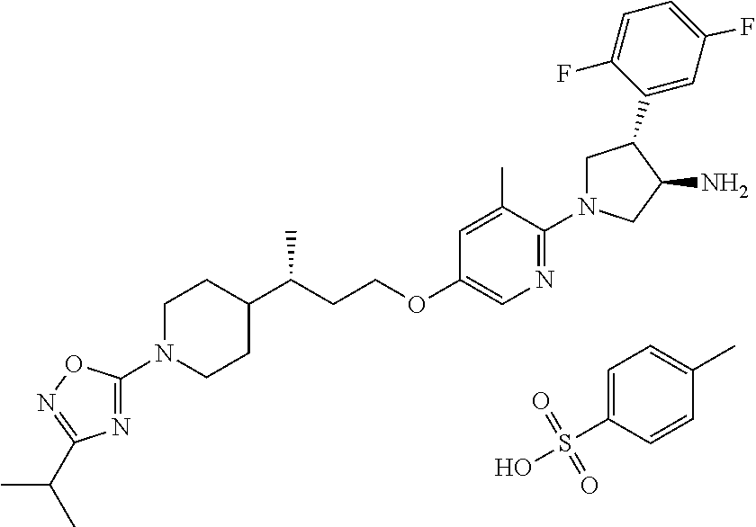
C1=C(S(O)(=O)=O)C=CC(C)=C1.C1CC(C(CCOC2=CN=C(N3CC(C4=CC(F)=CC=C4F)C(N)C3)C(C)=C2)C)CCN1C1=NC(C(C)C)=NO1
